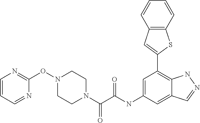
N1(C(=O)C(=O)NC2=CC(C3=CC4=C(S3)C=CC=C4)=C3C(=C2)C=NN3)CCN(OC2=NC=CC=N2)CC1
